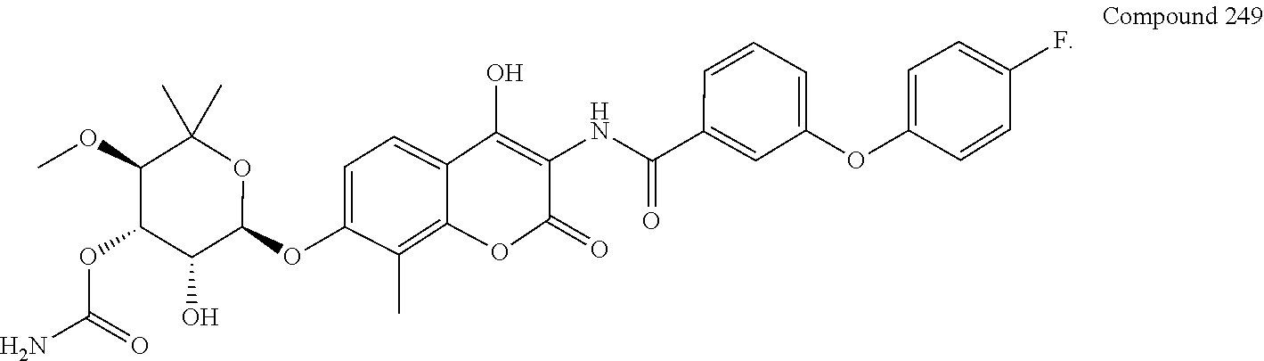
C1=C(F)C=CC(OC2=CC=CC(C(=O)NC3=C(O)C4=CC=C(OC5OC(C)(C)C(OC)C(OC(N)=O)C5O)C(C)=C4OC3=O)=C2)=C1
